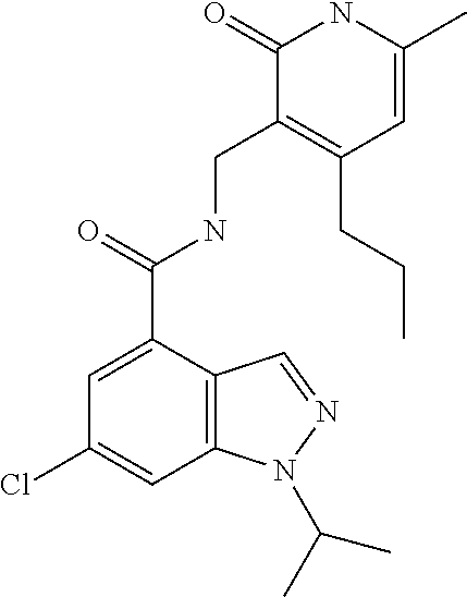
C1(=O)C(CNC(=O)C2=CC(Cl)=CC3=C2C=NN3C(C)C)=C(CCC)C=C(C)N1
